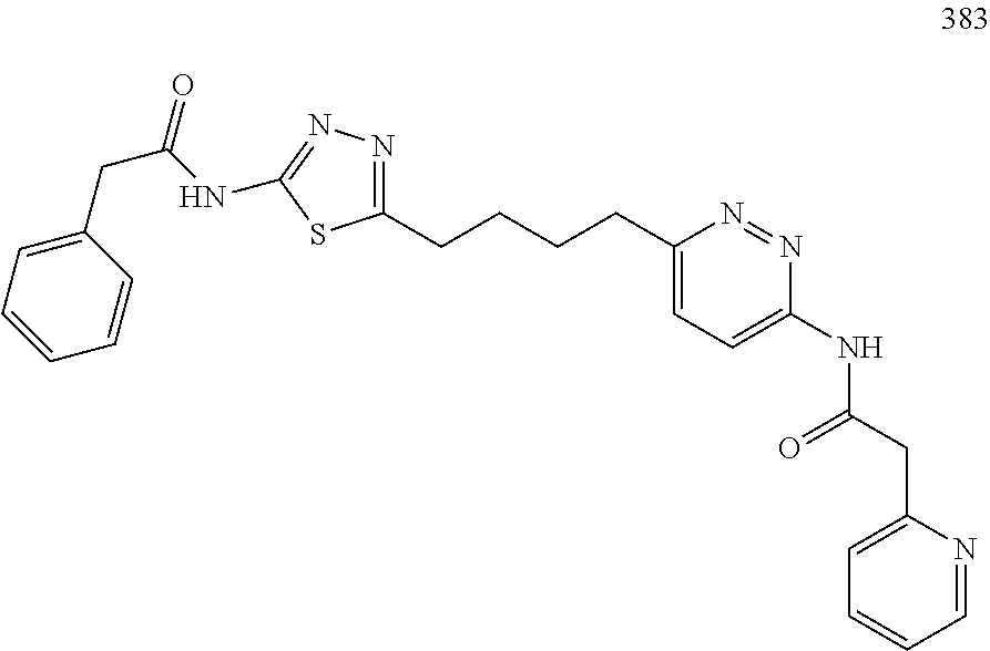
C1=CC=CC=C1CC(=O)NC1=NN=C(CCCCC2=CC=C(NC(CC3=CC=CC=N3)=O)N=N2)S1
